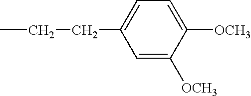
CCCC1=CC=C([OCH3])C([OCH3])=C1
